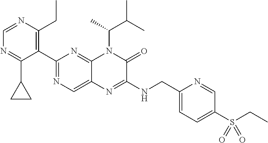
C1(C2=NC=C3C(=N2)N(C(C)C(C)C)C(=O)C(NCC2=CC=C(S(=O)(=O)CC)C=N2)=N3)=C(CC)N=CN=C1C1CC1
